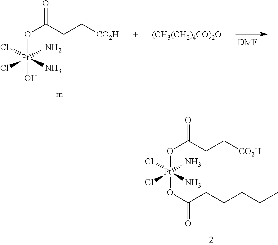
O([Pt](OC(=O)CCCCC)(Cl)(Cl)(N)N)C(=O)CC[CO2H].[DMF].O([Pt](O)(Cl)(Cl)(N)N)C(=O)CC[CO2H].[(CH3(CH2)4CO)2O]
